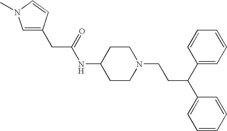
C1CC(NC(=O)CC2=CN(C)C=C2)CCN1CCC(C1=CC=CC=C1)C1=CC=CC=C1
